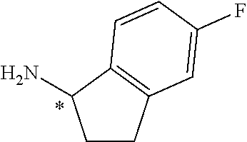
C1CC2=C(C1N)C=CC(F)=C2
